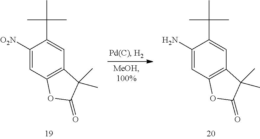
C1([O2N])=CC2=C(C=C1C(C)(C)C)C(C)(C)C(=O)O2.C1(N)=CC2=C(C=C1C(C)(C)C)C(C)(C)C(=O)O2
